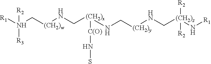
[R1]N(C[(CH2)w]NC[(CH2)x](NC[(CH2)y]NC[(CH2)z](N[R1])([R2])[R2])[C(O)]NS)([R2])[R3]
